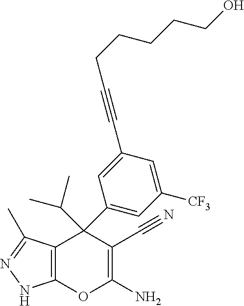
C12=C(C(C)=NN1)C(C1=CC([CF3])=CC(C#CCCCCCO)=C1)(C(C)C)C(C#N)=C(N)O2
